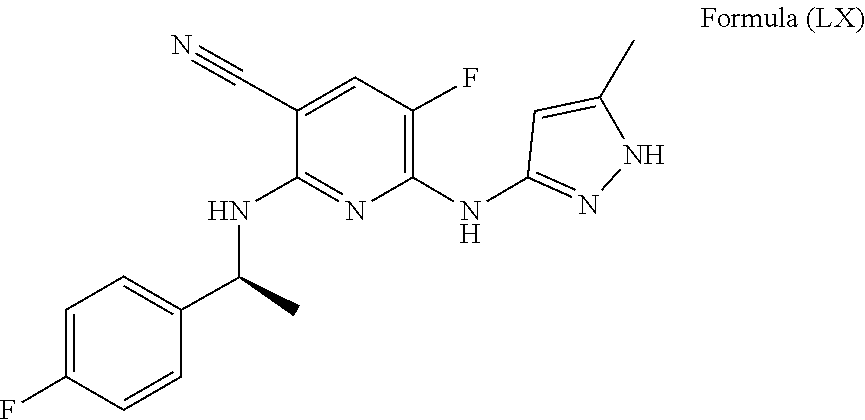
C1=C(F)C=CC(C(NC2=NC(NC3=NNC(C)=C3)=C(F)C=C2C#N)C)=C1
